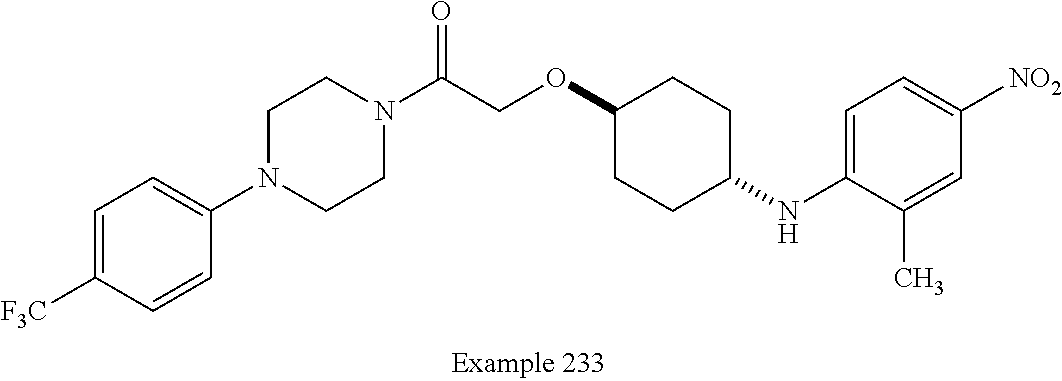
C1=C([F3C])C=CC(N2CCN(C(COC3CCC(NC4=CC=C([NO2])C=C4C)CC3)=O)CC2)=C1
